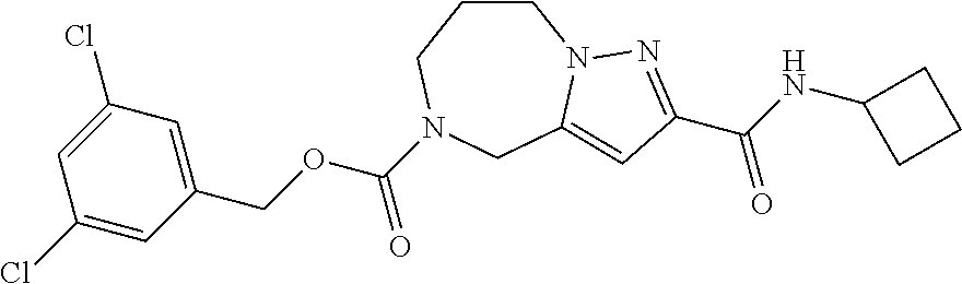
C1CCN(C(OCC2=CC(Cl)=CC(Cl)=C2)=O)CC2=CC(C(NC3CCC3)=O)=NN12
